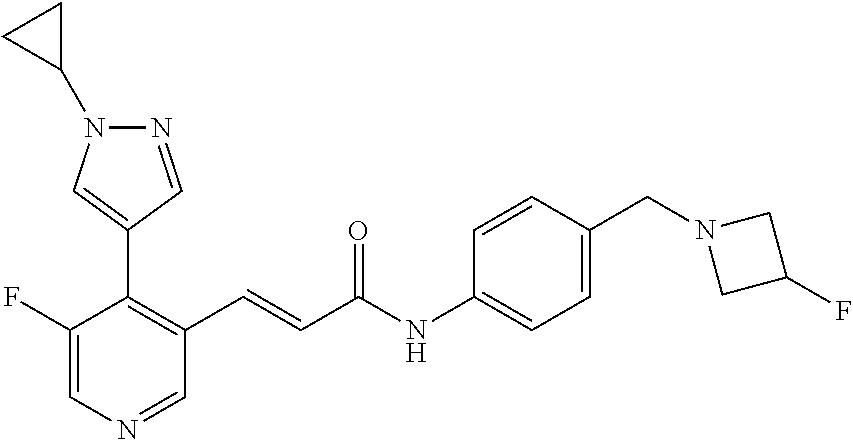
C1(F)=CN=CC(C=CC(NC2=CC=C(CN3CC(F)C3)C=C2)=O)=C1C1=CN(C2CC2)N=C1
